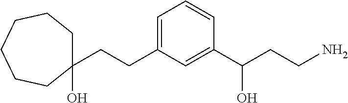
C1=C(CCC2(O)CCCCCC2)C=C(C(CCN)O)C=C1
